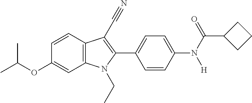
C1=CC2=C(C=C1OC(C)C)N(CC)C(C1=CC=C(N(C(C3CCC3)=O)[H])C=C1)=C2C#N
